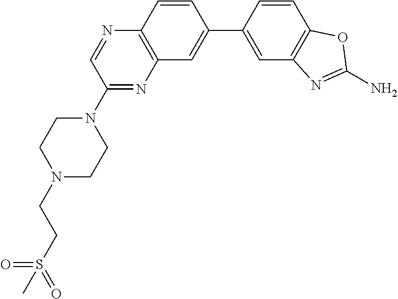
C12=C(C=CC(C3=CC4=C(C=C3)N=CC(N3CCN(CCS(=O)(=O)C)CC3)=N4)=C1)OC(N)=N2
